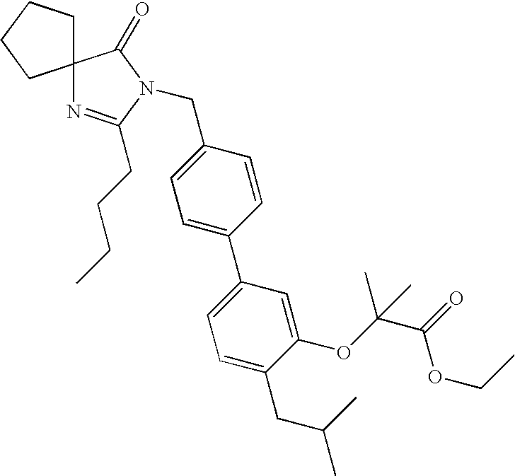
C1=C(CN2C(CCCC)=NC3(C2=O)CCCC3)C=CC(C2=CC=C(CC(C)C)C(OC(C(=O)OCC)(C)C)=C2)=C1
